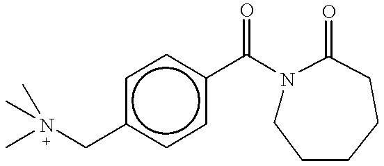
c1c(CN(C)(C)C)ccc(C(N2CCCCCC2=O)=O)c1
